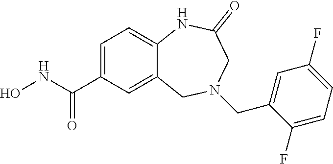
C1=C(C(NO)=O)C=C2C(=C1)NC(=O)CN(CC1=CC(F)=CC=C1F)C2
